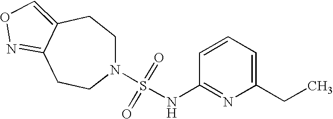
N1(S(=O)(=O)NC2=NC(CC)=CC=C2)CCC2=CON=C2CC1
